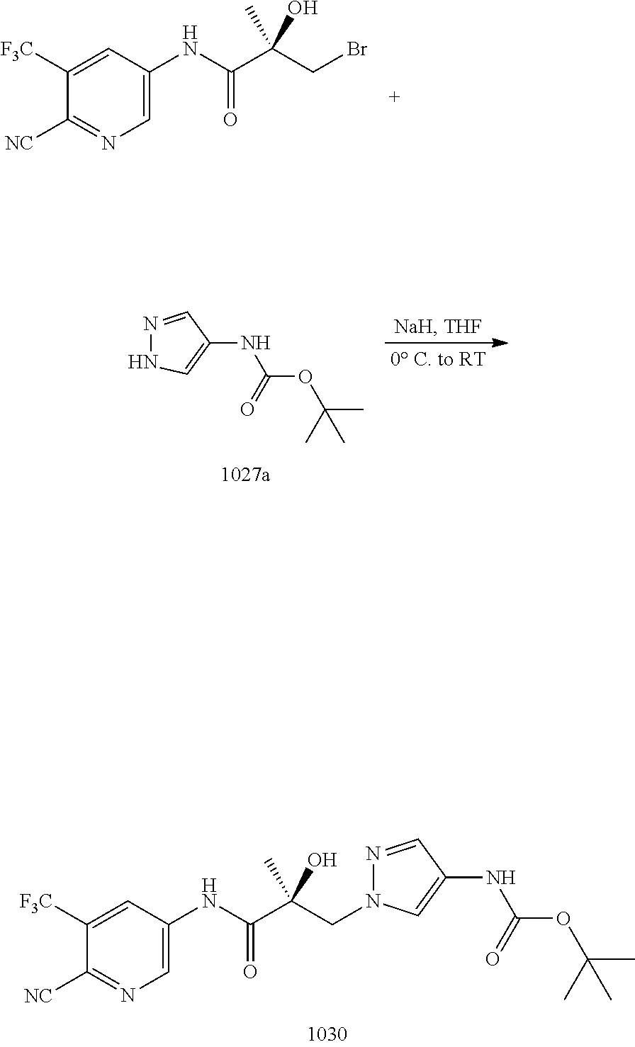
C1([F3C])=CC(NC(=O)C(CBr)(C)O)=CN=C1[NC].C1([F3C])=CC(NC(=O)C(CN2N=CC(NC(OC(C)(C)C)=O)=C2)(C)O)=CN=C1[NC].N1N=CC(NC(OC(C)(C)C)=O)=C1
